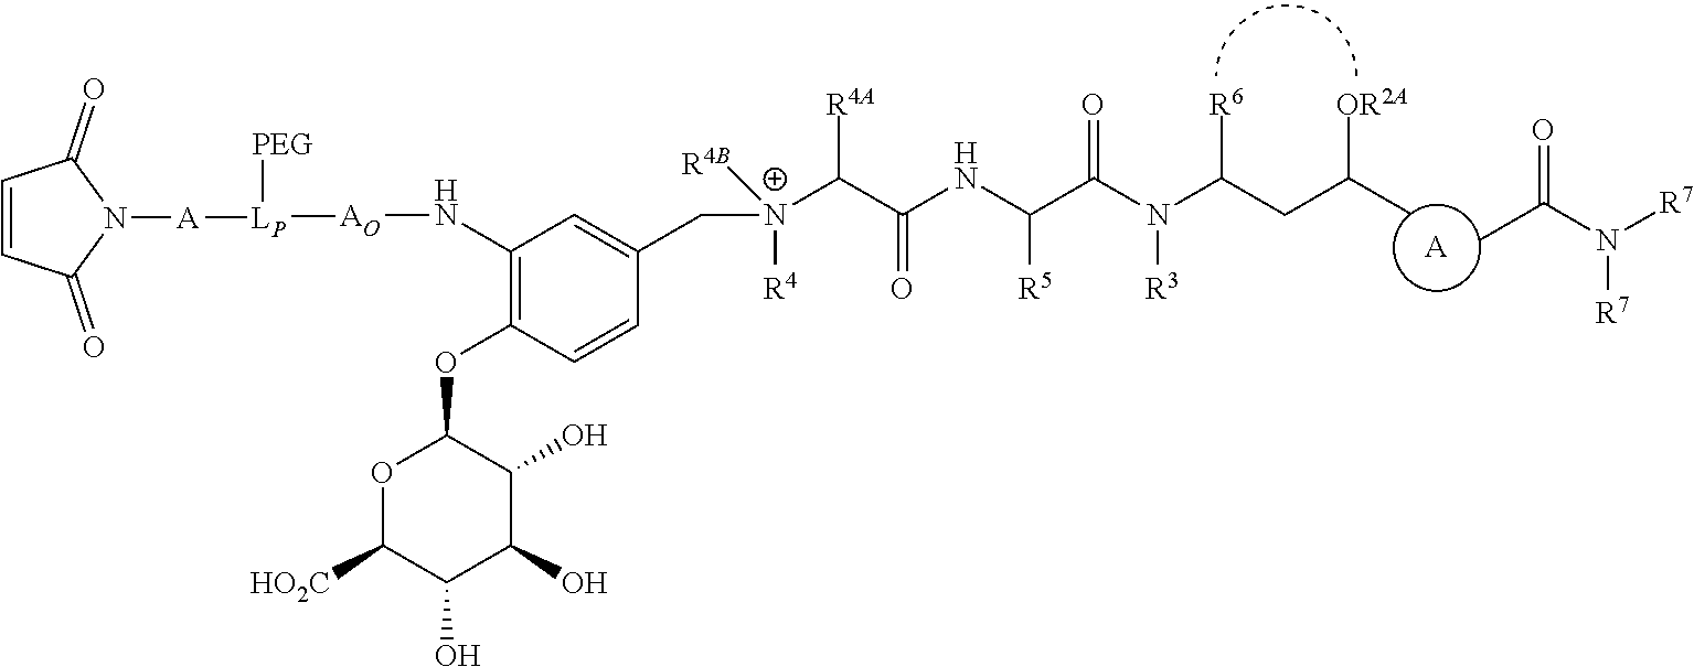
CC(=O)N([R7])[R7].[R4B][N+](C([R4A])C(NC(C(N(C(CC(C)[OR2A])[R6])[R3])=O)[R5])=O)([R4])CC1=CC(N[AO][LP]([PEG])[A]N2C(=O)C=CC2=O)=C(OC2OC([HO2C])C(O)C(O)C2O)C=C1.[A]
